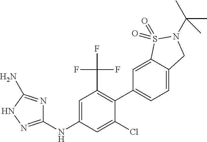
C1=C2C(=CC(C3=C(C(F)(F)F)C=C(NC4=NNC(N)=N4)C=C3Cl)=C1)S(=O)(=O)N(C(C)(C)C)C2
